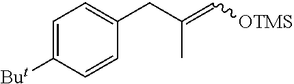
C1=C([But])C=CC(CC(=C[OTMS])C)=C1
